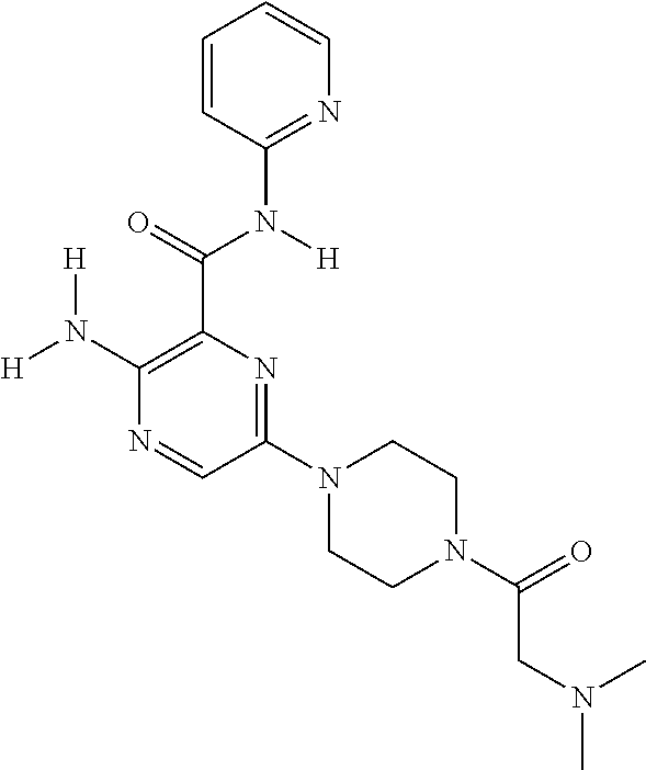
[H]N(C1=C(C(=O)N([H])C2=NC=CC=C2)N=C(N2CCN(C(=O)CN(C)C)CC2)C=N1)[H]
